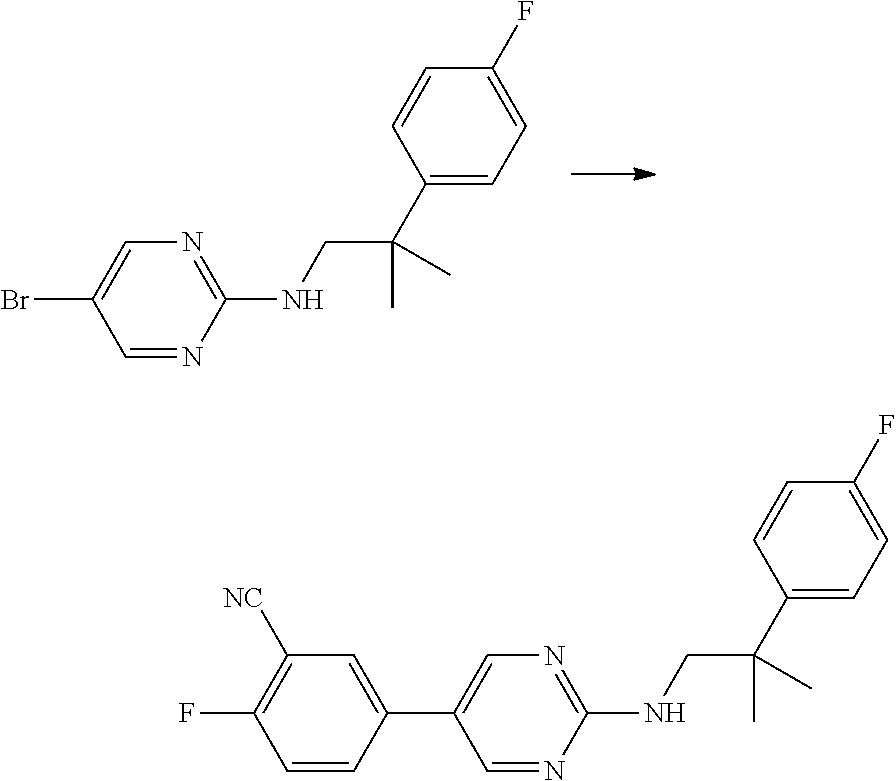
C1=NC(NCC(C2=CC=C(F)C=C2)(C)C)=NC=C1Br.C1=NC(NCC(C2=CC=C(F)C=C2)(C)C)=NC=C1C1=CC([NC])=C(F)C=C1
